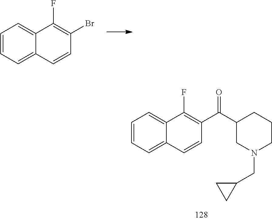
BrC1=C(F)C2=CC=CC=C2C=C1.C(C1CN(CC2CC2)CCC1)(=O)C1=C(F)C2=CC=CC=C2C=C1
